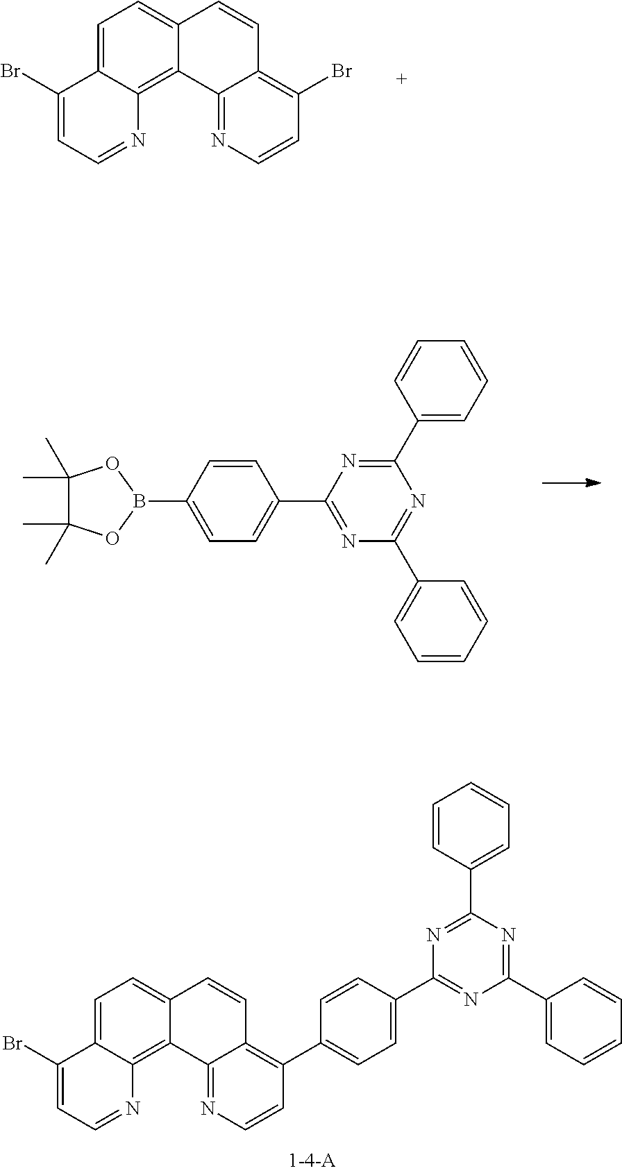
C1=C2C(=C3C(=C1)C=CC1=C(C4=CC=C(C5=NC(C6=CC=CC=C6)=NC(C6=CC=CC=C6)=N5)C=C4)C=CN=C31)N=CC=C2Br.C1=C2C(=C3C(=C1)C=CC1=C(Br)C=CN=C31)N=CC=C2Br.C1(C)(C)C(C)(C)OB(C2=CC=C(C3=NC(C4=CC=CC=C4)=NC(C4=CC=CC=C4)=N3)C=C2)O1
